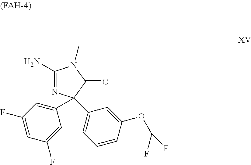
C1(N)=NC(C2=CC(F)=CC(F)=C2)(C2=CC=CC(OC(F)F)=C2)C(=O)N1C
